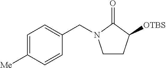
C1CC([OTBS])C(=O)N1CC1=CC=C([Me])C=C1
